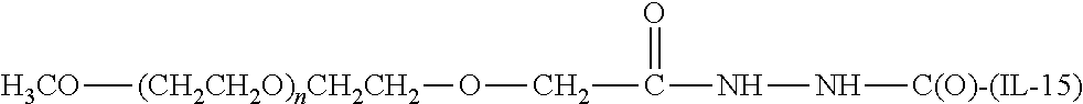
[H3CO][(CH2CH2O)nCH2CH2]OCC(=O)NN[C(O)-(IL-15)]
